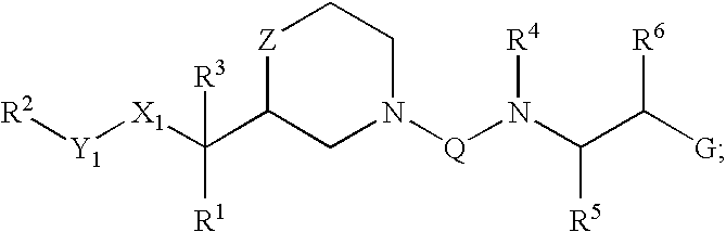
[R2][Y1][X1]C(C1CN([Q]N(C(C([G])[R6])[R5])[R4])CC[Z]1)([R1])[R3]
